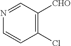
C1(Cl)=C([CHO])C=NC=C1
